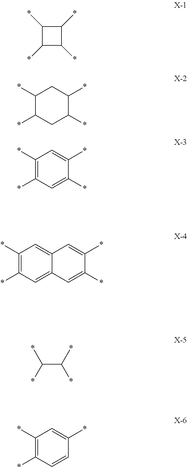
C1(*)C(*)C(*)C1*.C1(*)C(*)CC(*)C(*)C1.C1(*)=C(*)C=C(*)C(*)=C1.C1(*)=C(*)C=C2C(=C1)C=C(*)C(*)=C2.C(C(*)*)(*)*.C1(*)=C(*)C=CC(*)=C1
